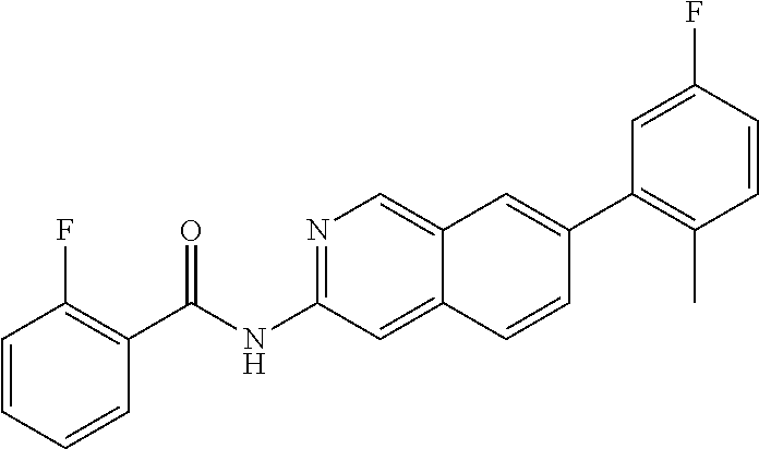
FC1=CC(C2=CC3=CN=C(NC(=O)C4=C(F)C=CC=C4)C=C3C=C2)=C(C)C=C1
